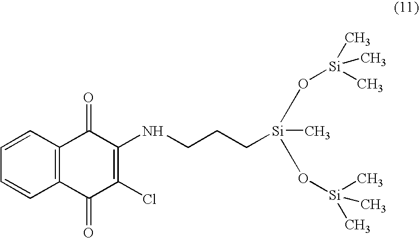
C12=C(C(=O)C(NCCC[Si](O[Si](C)(C)C)(C)O[Si](C)(C)C)=C(Cl)C1=O)C=CC=C2
